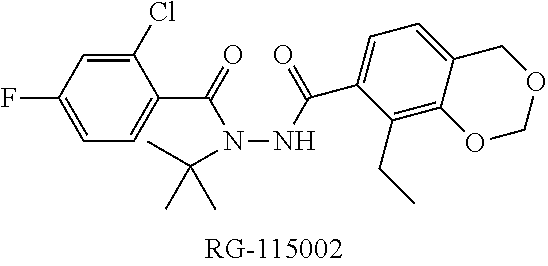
C1=C(C(=O)N(NC(=O)C2=CC=C3C(=C2CC)OCOC3)C(C)(C)C)C(Cl)=CC(F)=C1
